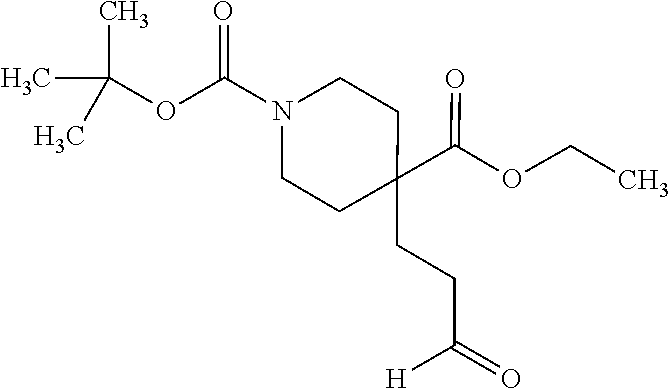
C1CC(CCC(=O)[H])(C(OCC)=O)CCN1C(OC(C)(C)C)=O
